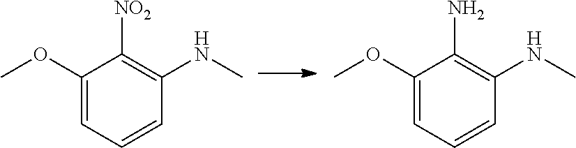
C1=CC=C(OC)C([NO2])=C1NC.C1=CC=C(OC)C(N)=C1NC
